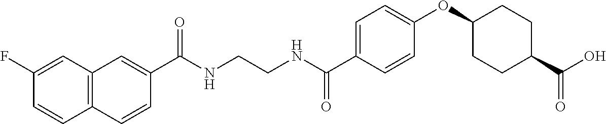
C(NCCNC(C1=CC=C(OC2CCC(C(=O)O)CC2)C=C1)=O)(=O)C1=CC2=C(C=C1)C=CC(F)=C2
